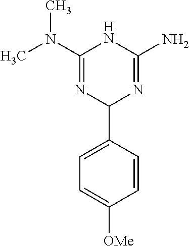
CN(C1=NC(C2=CC=C([OMe])C=C2)N=C(N)N1)C
